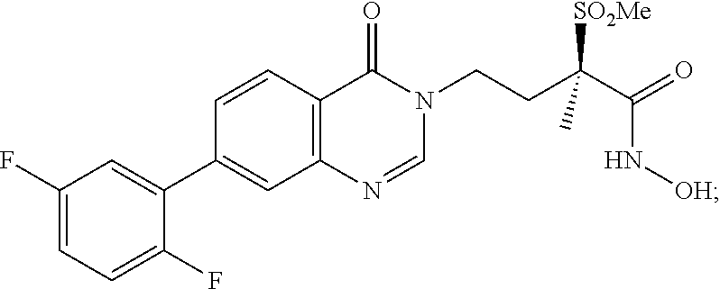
C12=C(C=CC(C3=CC(F)=CC=C3F)=C1)C(=O)N(CCC(C(=O)N[OH])([SO2Me])C)C=N2
